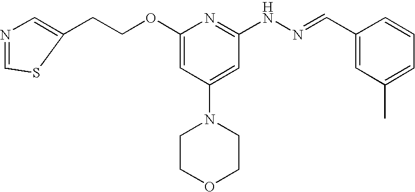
C1(CCOC2=CC(N3CCOCC3)=CC(NN=CC3=CC(C)=CC=C3)=N2)=CN=CS1
